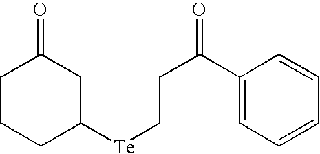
C(C(C1=CC=CC=C1)=O)C[Te]C1CC(=O)CCC1
